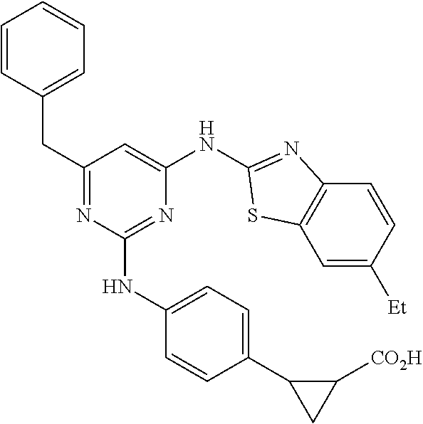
C1=C([Et])C=CC2=C1SC(NC1=CC(CC3=CC=CC=C3)=NC(NC3=CC=C(C4CC4[CO2H])C=C3)=N1)=N2
